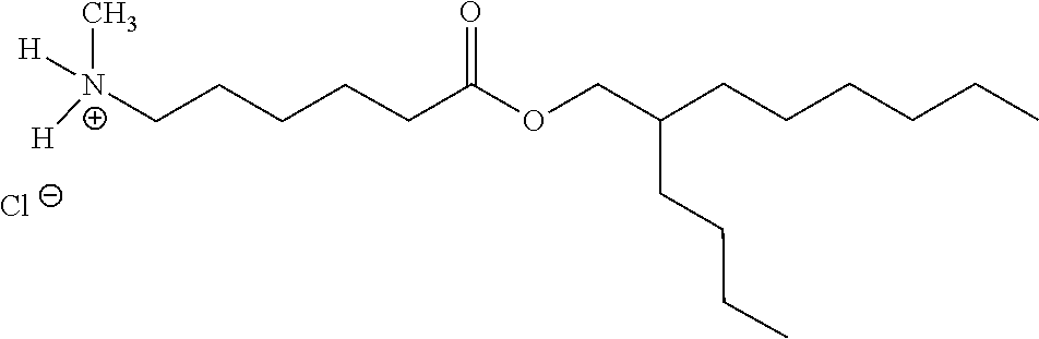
C[N+]([H])(CCCCCC(=O)OCC(CCCC)CCCCCC)[H].[Cl-]
